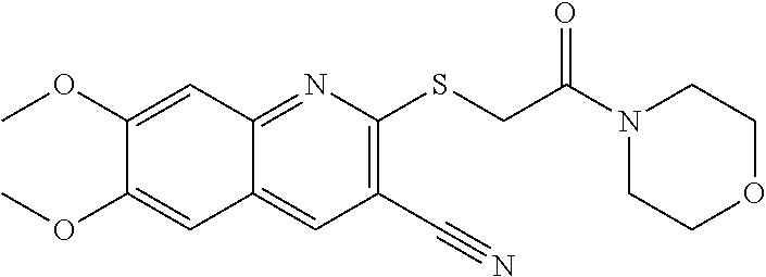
C1(SCC(N2CCOCC2)=O)=C(C#N)C=C2C(=N1)C=C(OC)C(OC)=C2
